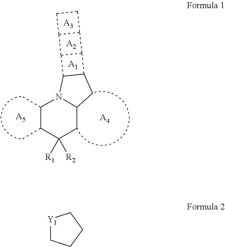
C1(C)C(C)C([R1])([R2])CC2N1C1C(C2)C2C1C1C2CC1.[A5].[A4].[A1].[A2].[A3].[Y1]1CCCC1
